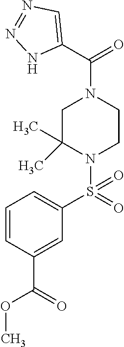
C1=CC(C(=O)OC)=CC(S(N2C(C)(C)CN(C(C3=CN=NN3)=O)CC2)(=O)=O)=C1
